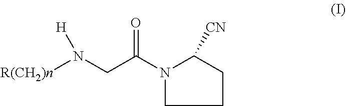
N1(C(CN([R(CH2)n])[H])=O)CCCC1[CN]
